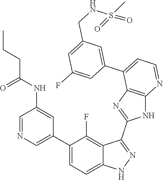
C1=NC=C(C2=CC=C3C(=C2F)C(C2=NC4=C(N2)N=CC=C4C2=CC(CNS(=O)(C)=O)=CC(F)=C2)=NN3)C=C1NC(CCC)=O
